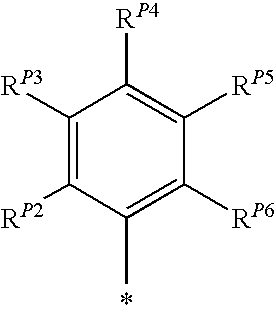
C1([RP3])=C([RP2])C(C)=C([RP6])C([RP5])=C1[RP4]
